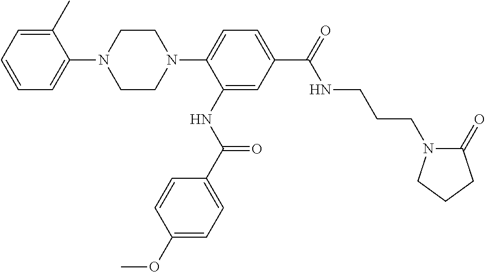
C1=CC=C(C)C(N2CCN(C3=CC=C(C(NCCCN4C(=O)CCC4)=O)C=C3NC(=O)C3=CC=C(OC)C=C3)CC2)=C1
